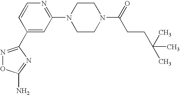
C1(N2CCN(C(=O)CCC(C)(C)C)CC2)=NC=CC(C2=NOC(N)=N2)=C1
